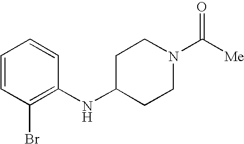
C1=CC(Br)=C(NC2CCN(C([Me])=O)CC2)C=C1
